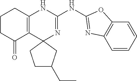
C1CC(=O)C2=C(C1)NC(NC1=NC3=C(C=CC=C3)O1)=NC21CC(CC)CC1
